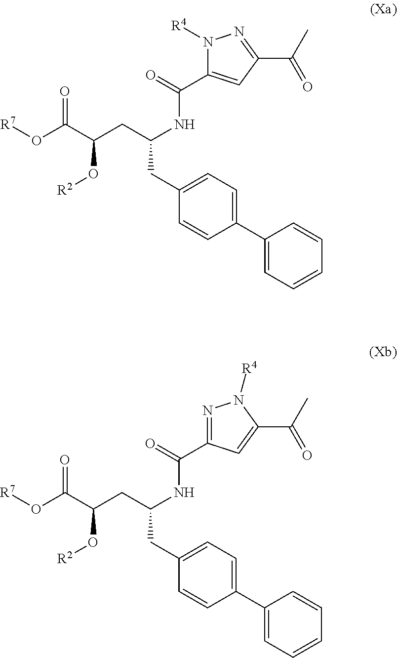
O(C(C(CC(NC(=O)C1=CC(C(=O)C)=NN1[R4])CC1=CC=C(C2=CC=CC=C2)C=C1)O[R2])=O)[R7].O(C(C(CC(NC(=O)C1=NN([R4])C(C(=O)C)=C1)CC1=CC=C(C2=CC=CC=C2)C=C1)O[R2])=O)[R7]
